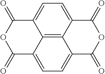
C1=C2C3=C4C(=C1)C(=O)OC(=O)C4=CC=C3C(=O)OC2=O
